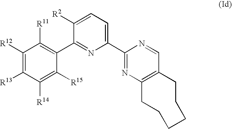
C1([R14])=C([R15])C(C2=NC(C3=NC4=C(C=N3)CCCCCC4)=CC=C2[R2])=C([R11])C([R12])=C1[R13]
